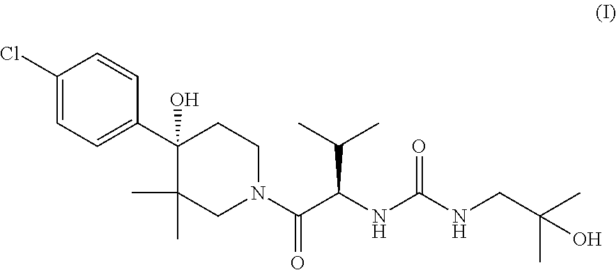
C1(Cl)=CC=C(C2(O)C(C)(C)CN(C(C(C(C)C)NC(=O)NCC(C)(C)O)=O)CC2)C=C1
